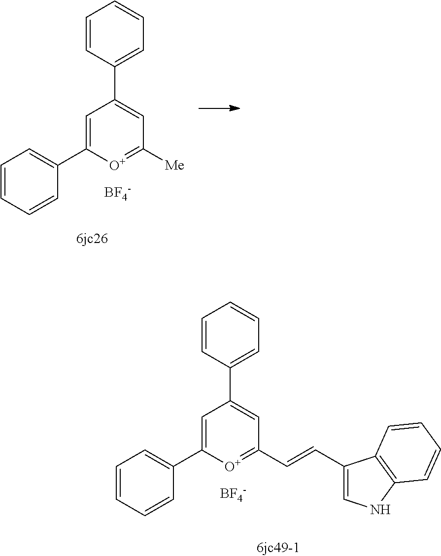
C1=CC=CC(C2=CC(C3=CC=CC=C3)=CC([Me])=[O+]2)=C1.[BF4-].C1=CC=CC(C2=CC(C3=CC=CC=C3)=CC(C=CC3=CNC4=C3C=CC=C4)=[O+]2)=C1.[BF4-]
